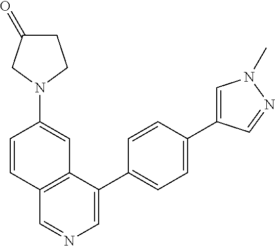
C1C(=O)CN(C2=CC3=C(C=C2)C=NC=C3C2=CC=C(C3=CN(C)N=C3)C=C2)C1
